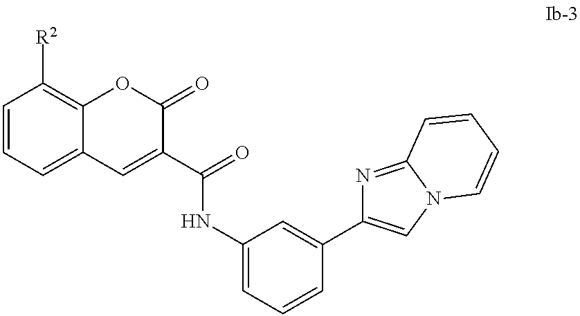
C1=CC=C2C(=C1[R2])OC(=O)C(C(=O)NC1=CC=CC(C3=CN4C(=N3)C=CC=C4)=C1)=C2
